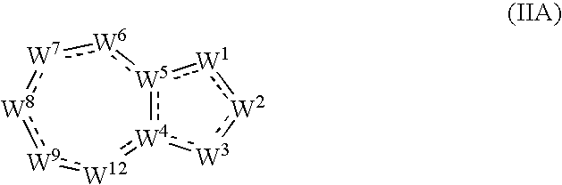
[W4]12:[W5](:[W6]:[W7]:[W8]:[W9]:[W12]:1):[W1]:[W2]:[W3]:2
